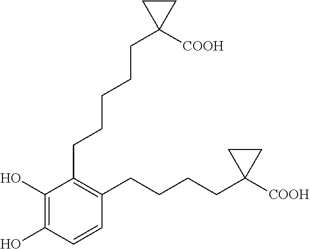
C1(O)=C(O)C=CC(CCCCC2([COOH])CC2)=C1CCCCCC1([COOH])CC1
